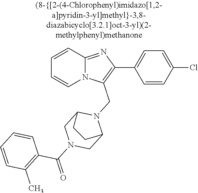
N12C(=NC(C3=CC=C(Cl)C=C3)=C1CN1C3CN(C(=O)C4=C(C)C=CC=C4)CC1CC3)C=CC=C2
